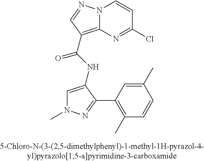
N12C(=C(C(NC3=CN(C)N=C3C3=C(C)C=CC(C)=C3)=O)C=N1)N=C(Cl)C=C2
